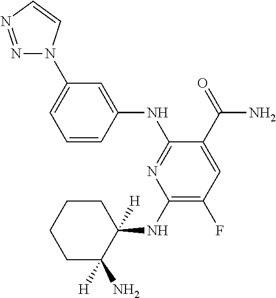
C1(NC2([H])CCCCC2([H])N)=C(F)C=C(C(=O)N)C(NC2=CC(N3N=NC=C3)=CC=C2)=N1
